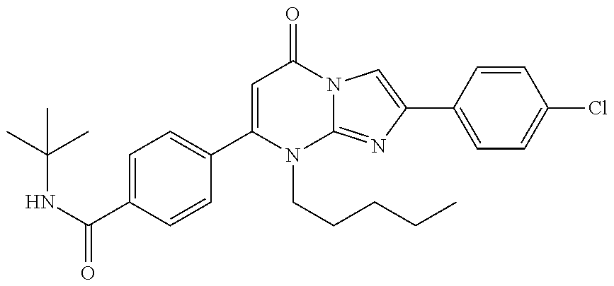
C1(C(NC(C)(C)C)=O)=CC=C(C2=CC(=O)N3C(=NC(C4=CC=C(Cl)C=C4)=C3)N2CCCCC)C=C1
